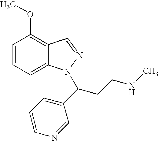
C1=CC=C2C(=C1OC)C=NN2C(CCNC)C1=CC=CN=C1
